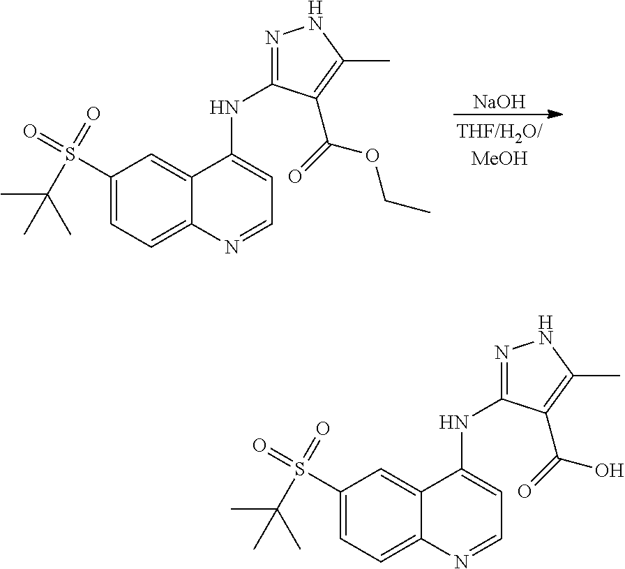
C1=C(S(C(C)(C)C)(=O)=O)C=C2C(=C1)N=CC=C2NC1=NNC(C)=C1C(=O)OCC.[NaOH].C1=C(S(C(C)(C)C)(=O)=O)C=C2C(=C1)N=CC=C2NC1=NNC(C)=C1C(=O)O
